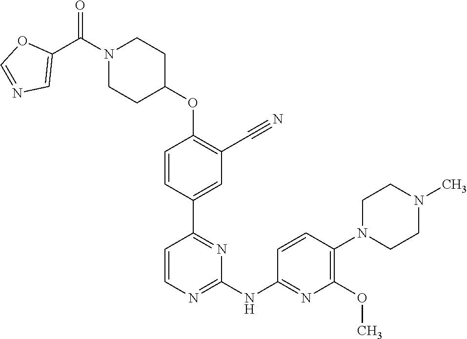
C1=CC(C2=NC(NC3=NC(OC)=C(N4CCN(C)CC4)C=C3)=NC=C2)=CC(C#N)=C1OC1CCN(C(C2=CN=CO2)=O)CC1
